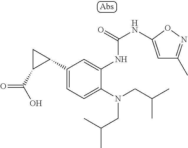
C1(C2CC2C(O)=O)=CC=C(N(CC(C)C)CC(C)C)C(NC(NC2=CC(C)=NO2)=O)=C1
